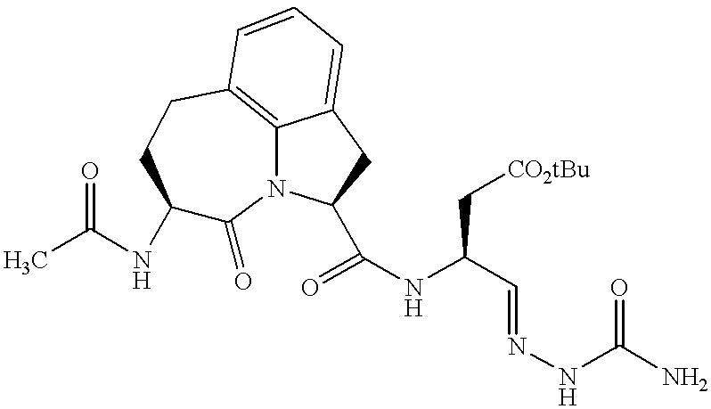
CC(=O)NC1C(=O)N2C3=C(CC1)C=CC=C3CC2C(NC(C=NNC(N)=O)C[CO2tBu])=O
